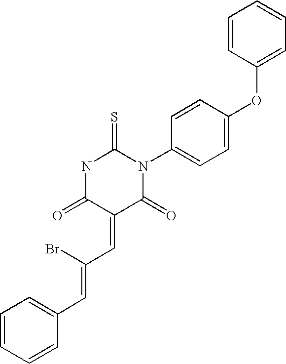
C(=C1C(=O)NC(=S)N(C2=CC=C(OC3=CC=CC=C3)C=C2)C1=O)C(=CC1=CC=CC=C1)Br
